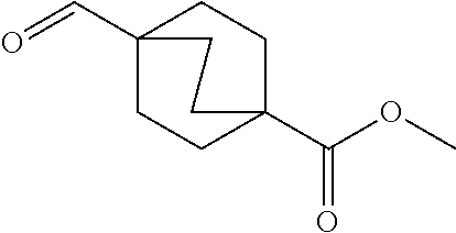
O=CC12CCC(C(OC)=O)(CC1)CC2
